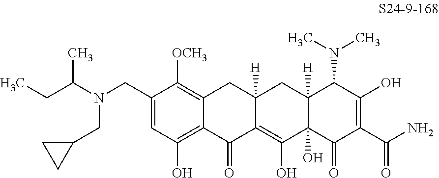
C1(CN(CC2CC2)C(CC)C)=CC(O)=C2C(=C1[OCH3])CC1([H])C(=C(O)C3(O)C([H])(C1)C(N(C)C)C(O)=C(C(N)=O)C3=O)C2=O
